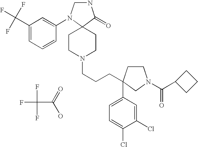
N1CN(C2=CC(C(F)(F)F)=CC=C2)C2(C1=O)CCN(CCCC1(C3=CC=C(Cl)C(Cl)=C3)CCN(C(C3CCC3)=O)C1)CC2.FC(F)(F)C(=O)O
